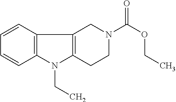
C1=CC2=C(C=C1)N(CC)C1=C2CN(C(OCC)=O)CC1
